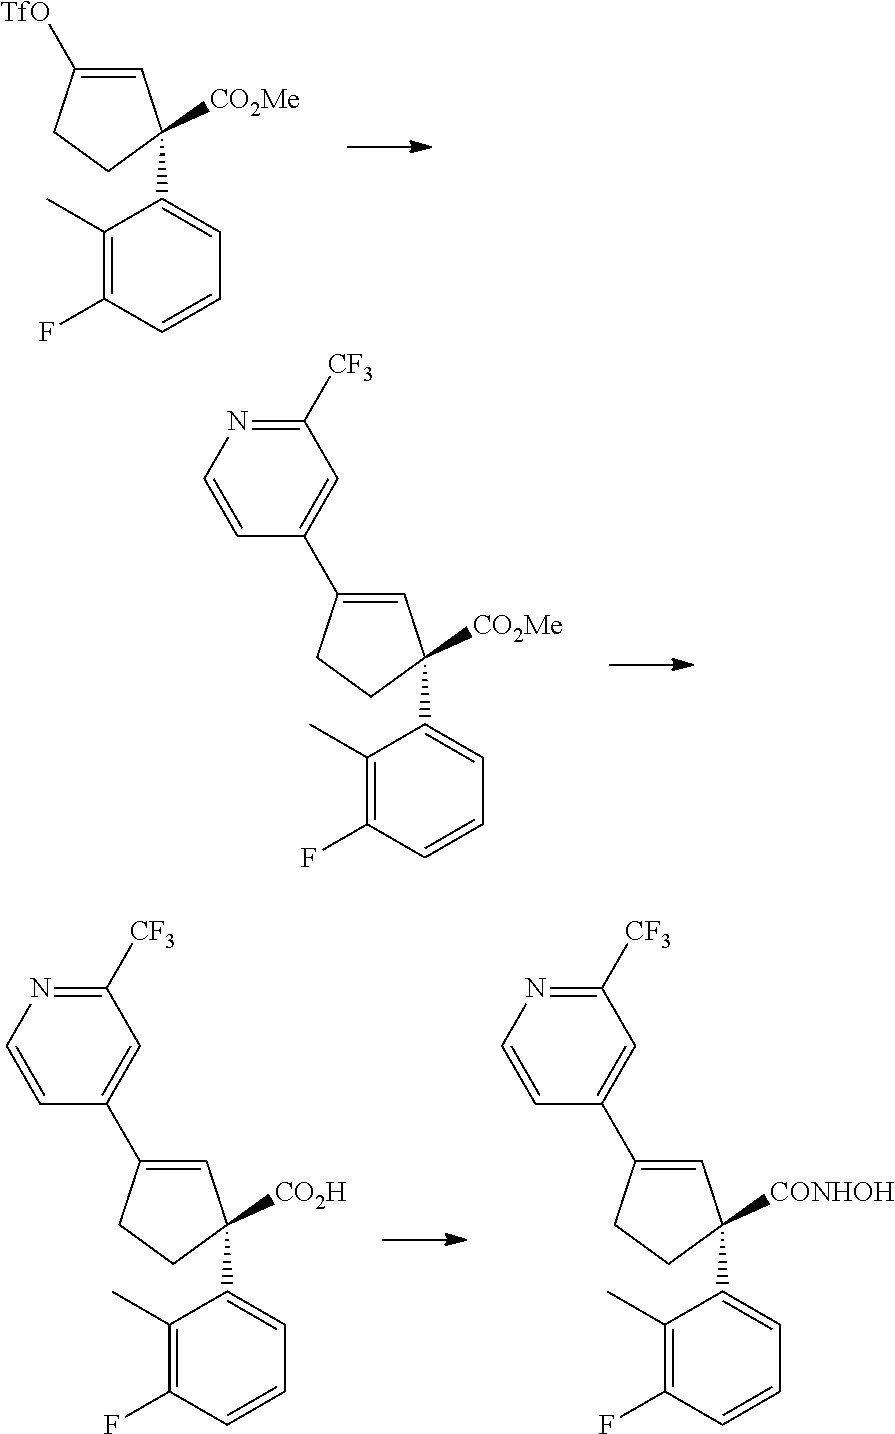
C1=C([TfO])CCC1([CO2Me])C1=CC=CC(F)=C1C.C1=C(C2=CC([CF3])=NC=C2)CCC1([CO2Me])C1=CC=CC(F)=C1C.C1=C(C2=CC([CF3])=NC=C2)CCC1([CONHOH])C1=CC=CC(F)=C1C.C1=C(C2=CC([CF3])=NC=C2)CCC1([CO2H])C1=CC=CC(F)=C1C
